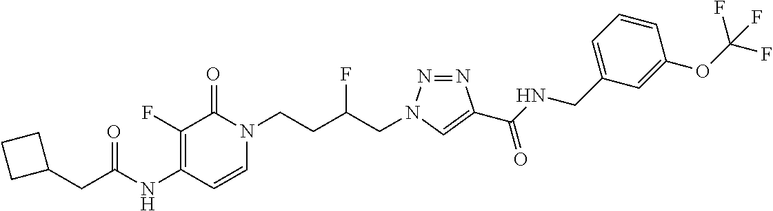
N(C1=C(F)C(=O)N(CCC(CN2N=NC(C(NCC3=CC=CC(OC(F)(F)F)=C3)=O)=C2)F)C=C1)C(=O)CC1CCC1
